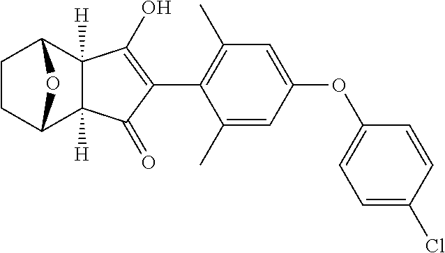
C1CC2C3([H])C([H])(C1O2)C(O)=C(C1=C(C)C=C(OC2=CC=C(Cl)C=C2)C=C1C)C3=O
